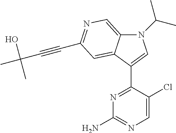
N1(C(C)C)C2=CN=C(C#CC(O)(C)C)C=C2C(C2=NC(N)=NC=C2Cl)=C1
